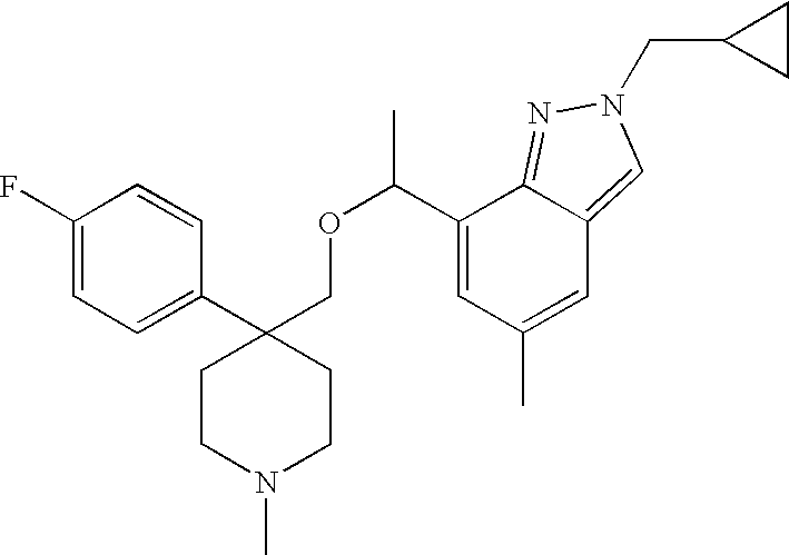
C1(F)=CC=C(C2(COC(C3=CC(C)=CC4=CN(CC5CC5)N=C34)C)CCN(C)CC2)C=C1
